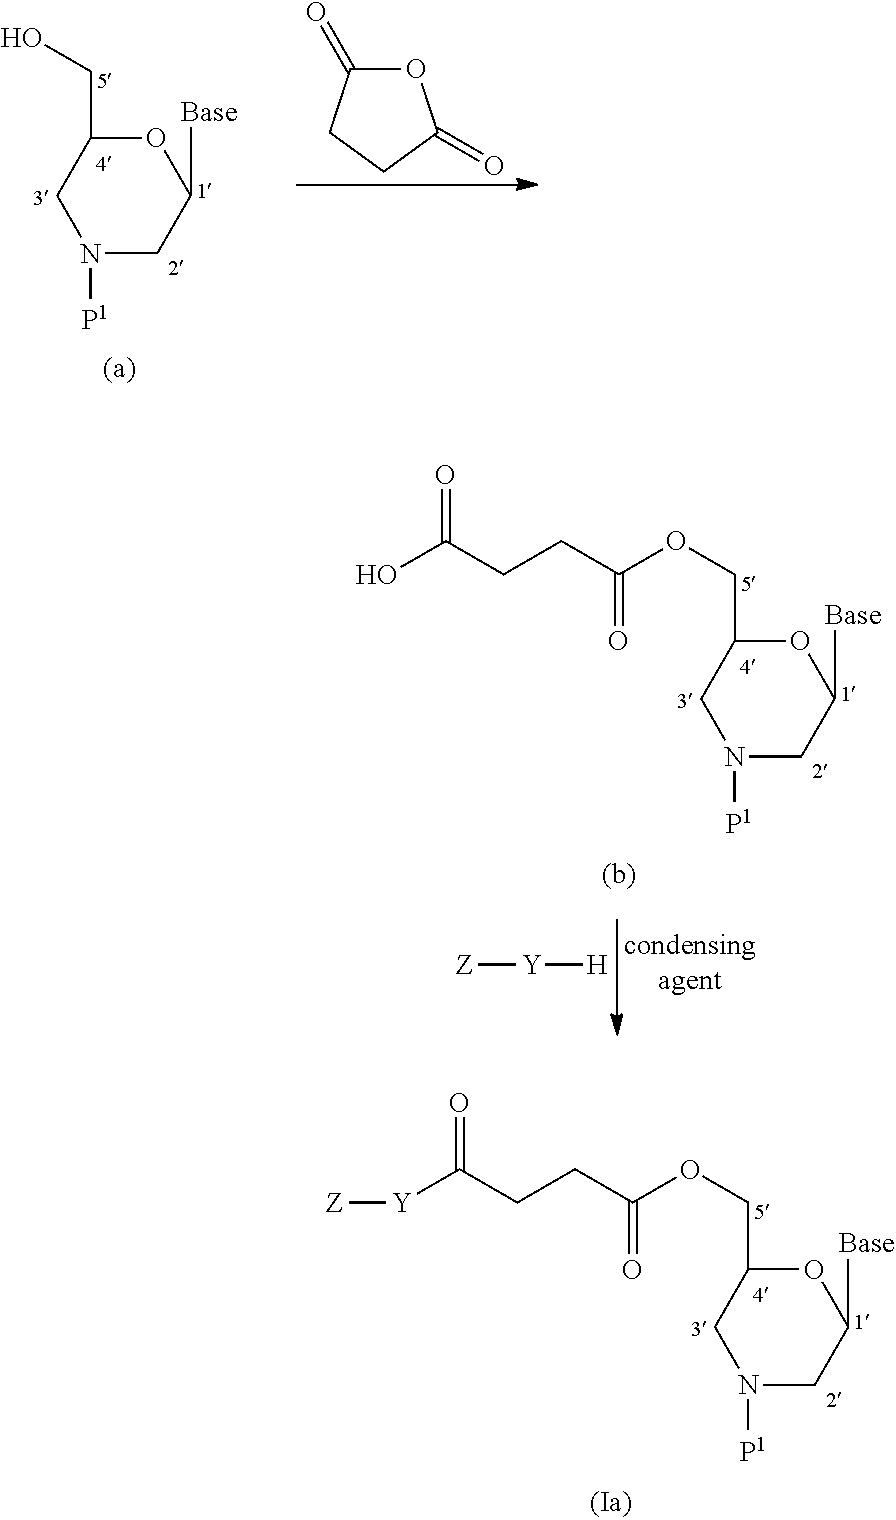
N1([P1])CC([Base])OC(CO)C1.O1C(=O)CCC1=O.N1([P1])CC([Base])OC(COC(CCC(O)=O)=O)C1.[Z][Y][H].N1([P1])CC([Base])OC(COC(CCC([Y][Z])=O)=O)C1
